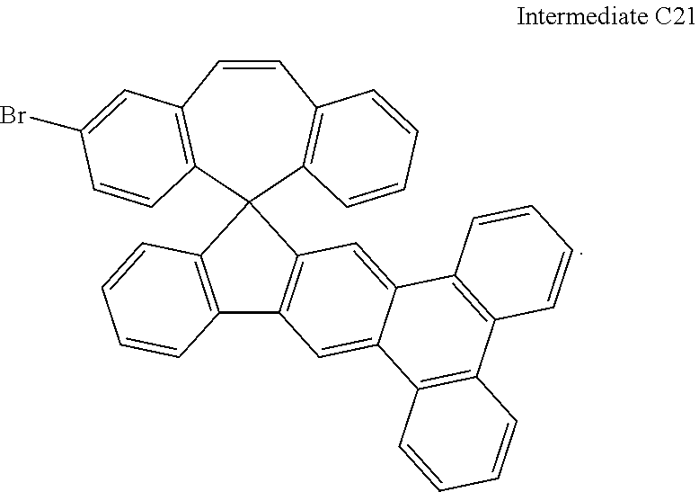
C1=CC2=C(C=CC(Br)=C2)C2(C3=C1C=CC=C3)C1=C(C3=C2C=CC=C3)C=C2C(=C1)C1=C(C3=C2C=CC=C3)C=CC=C1
